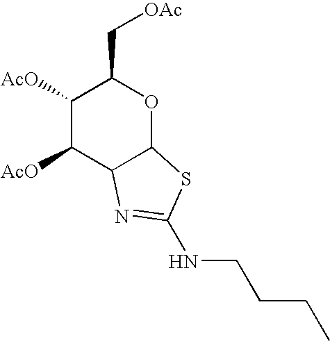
C1([AcO])C([AcO])C2C(OC1C[OAc])SC(NCCCC)=N2
